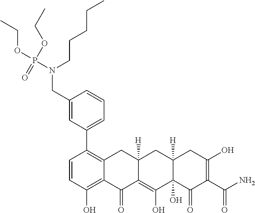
C1=CC(O)=C2C(=C1C1=CC=CC(CN(P(OCC)(OCC)=O)CCCCC)=C1)CC1([H])C(=C(O)C3(O)C([H])(C1)CC(O)=C(C(N)=O)C3=O)C2=O
